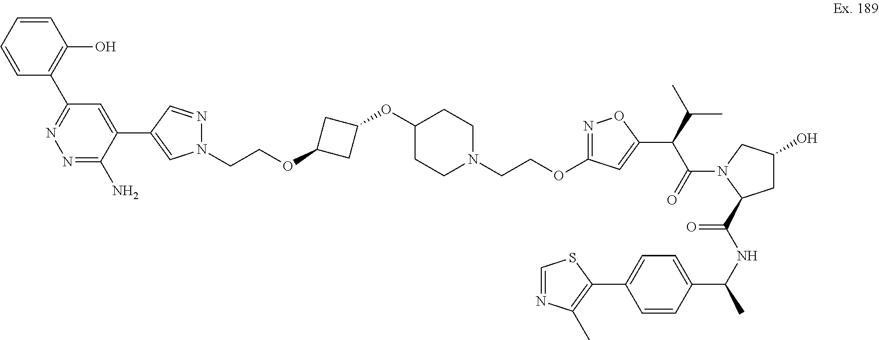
C(CN1N=CC(C2=CC(C3=C(O)C=CC=C3)=NN=C2N)=C1)OC1CC(OC2CCN(CCOC3=NOC(C(C(N4C(C(=O)NC(C5=CC=C(C6=C(C)N=CS6)C=C5)C)CC(O)C4)=O)C(C)C)=C3)CC2)C1
